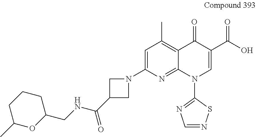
C1(N2CC(C(NCC3CCCC(C)O3)=O)C2)=CC(C)=C2C(=N1)N(C1=NC=NS1)C=C(C(O)=O)C2=O
